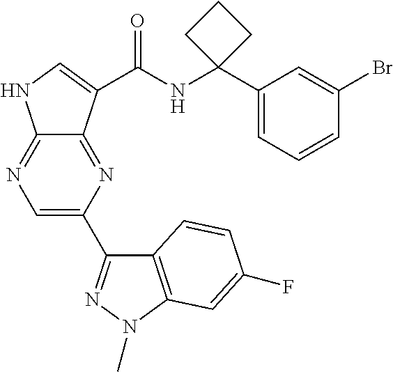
C12=NC=C(C3=NN(C)C4=C3C=CC(F)=C4)N=C1C(C(NC1(C3=CC=CC(Br)=C3)CCC1)=O)=CN2
